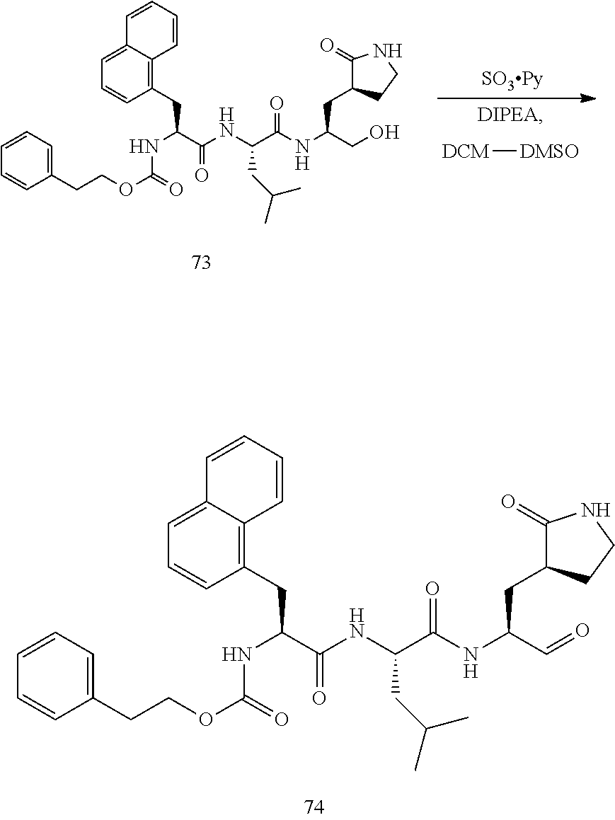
[DCM][DMSO].C(C(NC(C(NC(C(NC(OCCC1=CC=CC=C1)=O)CC1=C2C(=CC=C1)C=CC=C2)=O)CC(C)C)=O)CO)C1C(=O)NCC1.C(C(NC(C(NC(C(NC(OCCC1=CC=CC=C1)=O)CC1=C2C(=CC=C1)C=CC=C2)=O)CC(C)C)=O)C=O)C1C(=O)NCC1
